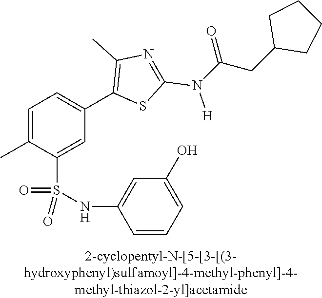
C1=C(C)C(S(NC2=CC(O)=CC=C2)(=O)=O)=CC(C2=C(C)N=C(N([H])C(CC3CCCC3)=O)S2)=C1
